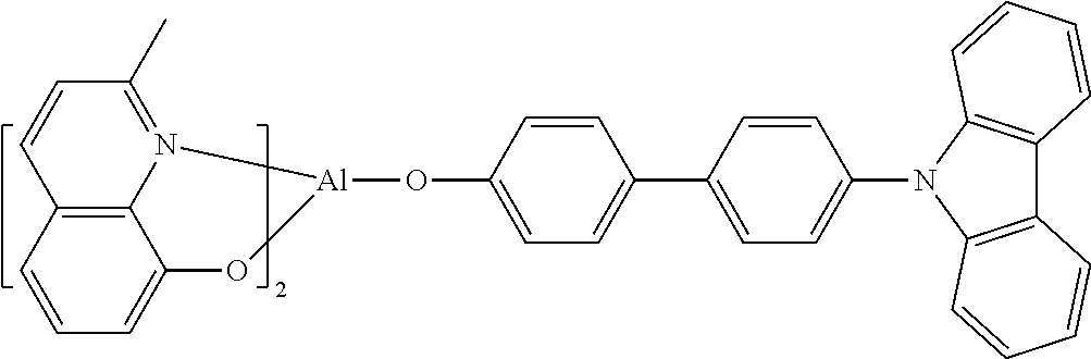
C1=CC2=C3N(=C1C)[Al](OC1=CC=C(C4=CC=C(N5C6=C(C7=C5C=CC=C7)C=CC=C6)C=C4)C=C1)OC3=CC=C2
